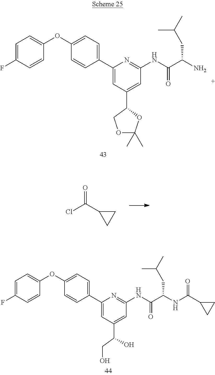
C(C(NC(C1CC1)=O)CC(C)C)(=O)NC1=NC(C2=CC=C(OC3=CC=C(F)C=C3)C=C2)=CC(C(CO)O)=C1.C(C(N)CC(C)C)(=O)NC1=NC(C2=CC=C(OC3=CC=C(F)C=C3)C=C2)=CC(C2COC(C)(C)O2)=C1.ClC(C1CC1)=O
